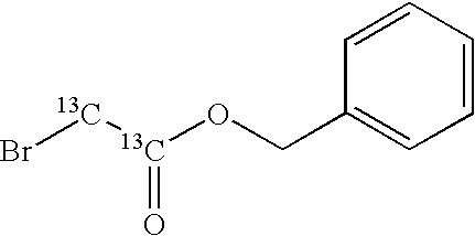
Br[13C][13C](OCC1=CC=CC=C1)=O
